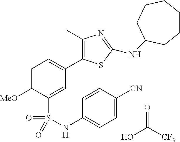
OC([CF3])=O.C1=C([MeO])C(S(NC2=CC=C([CN])C=C2)(=O)=O)=CC(C2=C(C)N=C(NC3CCCCCC3)S2)=C1
